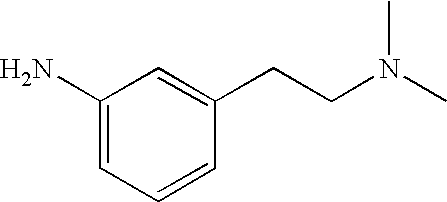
C1(N)=CC=CC(CCN(C)C)=C1
